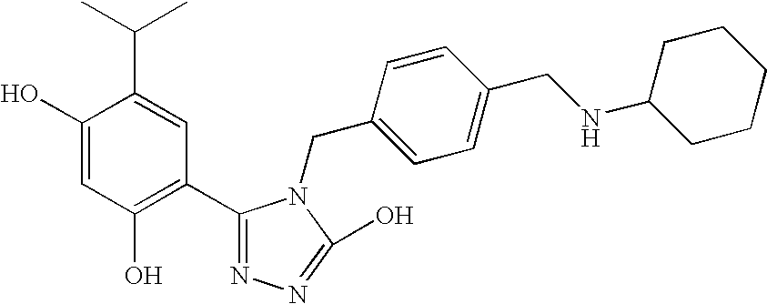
C1(O)=CC(O)=C(C2=NN=C(O)N2CC2=CC=C(CNC3CCCCC3)C=C2)C=C1C(C)C
